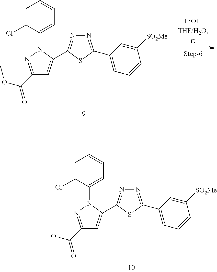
C1=C(Cl)C(N2C(C3=NN=C(C4=CC=CC([SO2Me])=C4)S3)=CC(C(=O)O)=N2)=CC=C1.C1=C(Cl)C(N2C(C3=NN=C(C4=CC=CC([SO2Me])=C4)S3)=CC(C(=O)OC)=N2)=CC=C1
